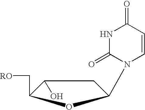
C1=CN(C2CC(O)C(C[RO])O2)C(=O)NC1=O
